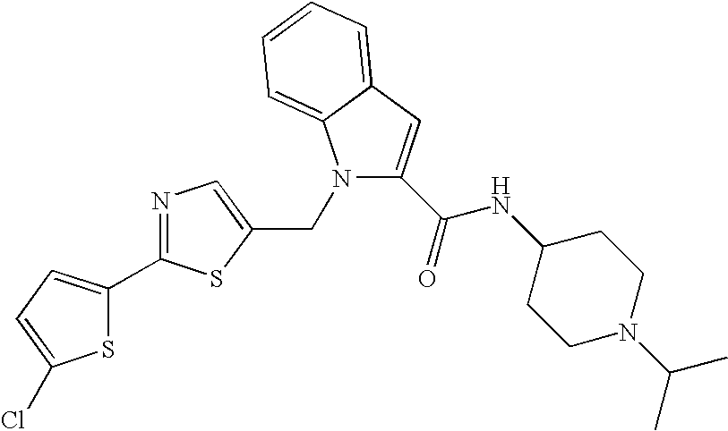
N1(CC2=CN=C(C3=CC=C(Cl)S3)S2)C(C(NC2CCN(C(C)C)CC2)=O)=CC2=CC=CC=C12
